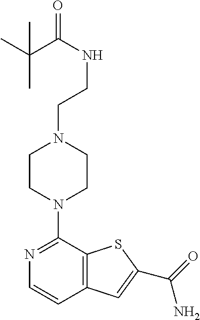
N1=C(N2CCN(CCNC(C(C)(C)C)=O)CC2)C2=C(C=C1)C=C(C(=O)N)S2
